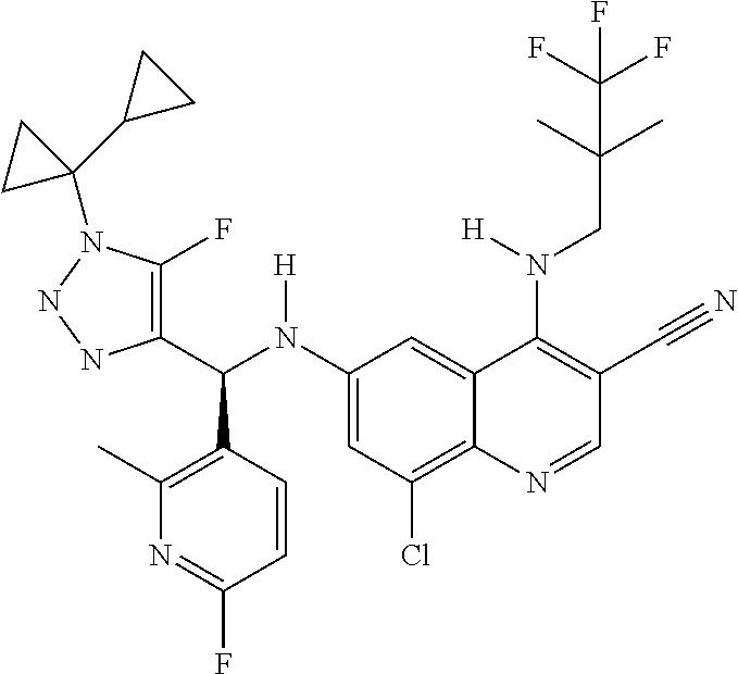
C1(N(C(C2=C(F)N(C3(C4CC4)CC3)NN2)C2=C(C)N=C(F)C=C2)[H])=CC(Cl)=C2C(=C1)C(N(CC(C)(C)C(F)(F)F)[H])=C(C#N)C=N2
